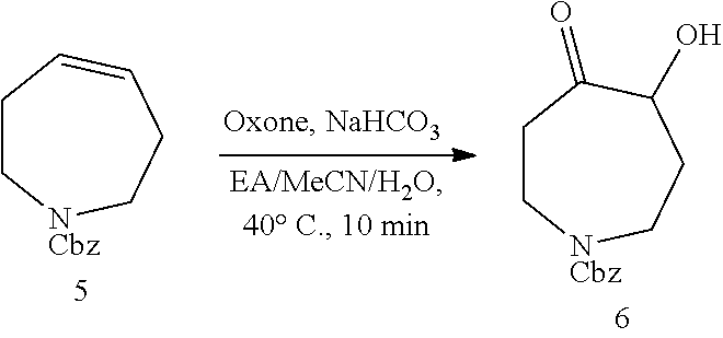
C1C[NCbz]CCC=C1.C1C[NCbz]CCC(O)C1=O
